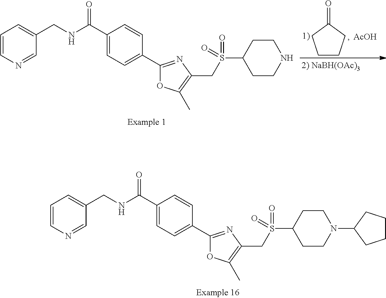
C1=CN=CC(CNC(C2=CC=C(C3=NC(CS(=O)(=O)C4CCN(C5CCCC5)CC4)=C(C)O3)C=C2)=O)=C1.C1=CN=CC(CNC(C2=CC=C(C3=NC(CS(=O)(=O)C4CCNCC4)=C(C)O3)C=C2)=O)=C1.C1CCC(=O)C1.[AcOH]
